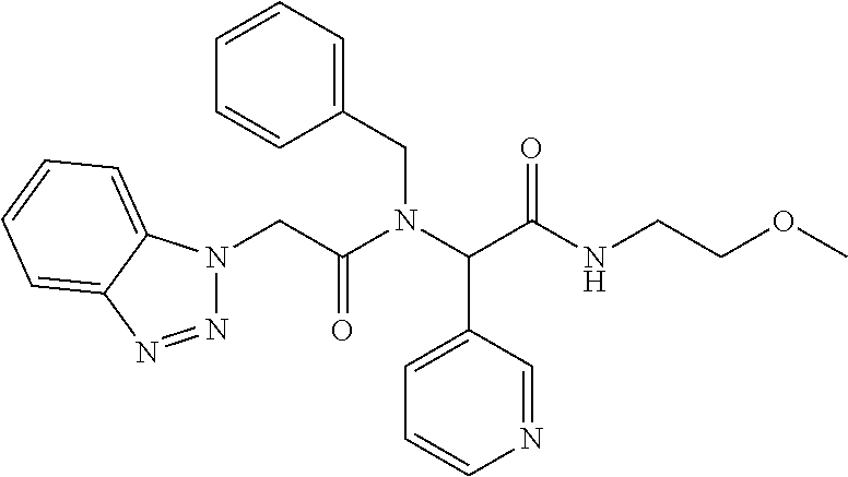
N1=NC2=CC=CC=C2N1CC(N(C(C(NCCOC)=O)C1=CC=CN=C1)CC1=CC=CC=C1)=O
